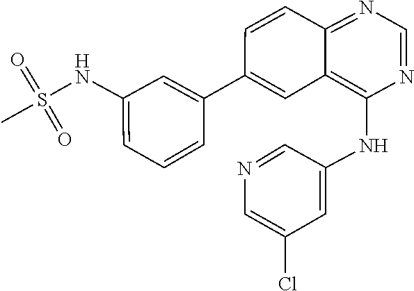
N(C1=CC=CC(C2=CC3=C(NC4=CC(Cl)=CN=C4)N=CN=C3C=C2)=C1)S(=O)(=O)C
